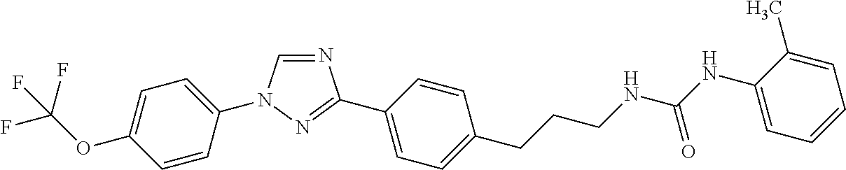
C1=C(N2C=NC(C3=CC=C(CCCNC(NC4=CC=CC=C4C)=O)C=C3)=N2)C=CC(OC(F)(F)F)=C1
